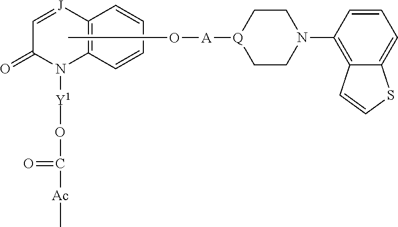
[J]1=CC(=O)N([Y1]OC(=O)[Ac]C)C2=C1C=CC=C2.CO[A][Q]1CCN(C2=C3C(=CC=C2)SC=C3)CC1
